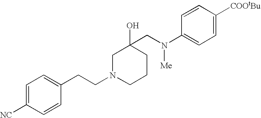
C1=C([NC])C=CC(CCN2CCCC(CN(C3=CC=C([COOtBu])C=C3)[Me])(O)C2)=C1
